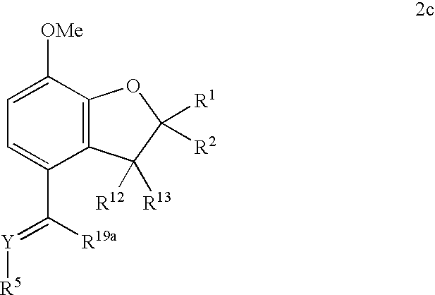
C1=C([OMe])C2=C(C(C([R19a])=[Y][R5])=C1)C([R13])([R12])C([R1])([R2])O2
